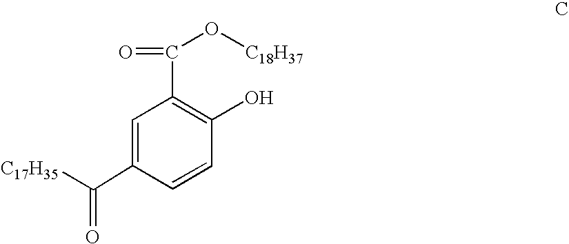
C1(O)=C(C(=O)O[C18H37])C=C(C([C17H35])=O)C=C1
